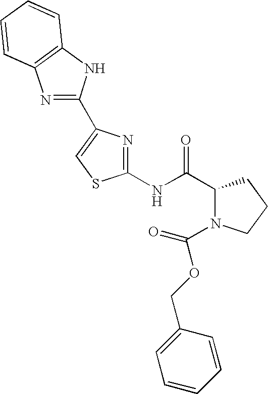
C1(NC(C2N(C(OCC3=CC=CC=C3)=O)CCC2)=O)=NC(C2=NC3=C(N2)C=CC=C3)=CS1
